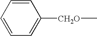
C1=CC=C([CH2O]C)C=C1
